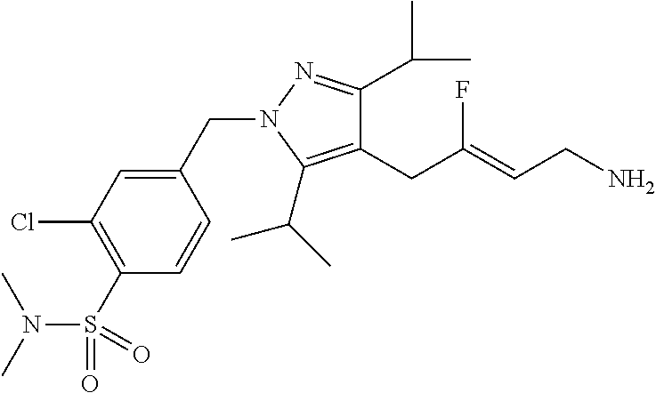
C1(C(C)C)=NN(CC2=CC(Cl)=C(S(=O)(N(C)C)=O)C=C2)C(C(C)C)=C1CC(=CCN)F
